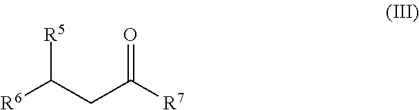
[R6]C(CC([R7])=O)[R5]
